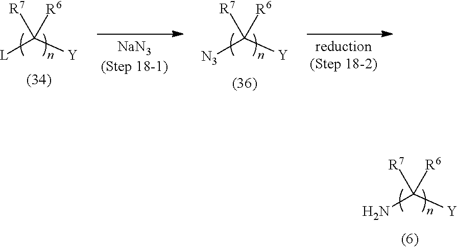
NC([Y])([R7])[R6].[L]C([Y])([R7])[R6].[N3]C([Y])([R7])[R6]
